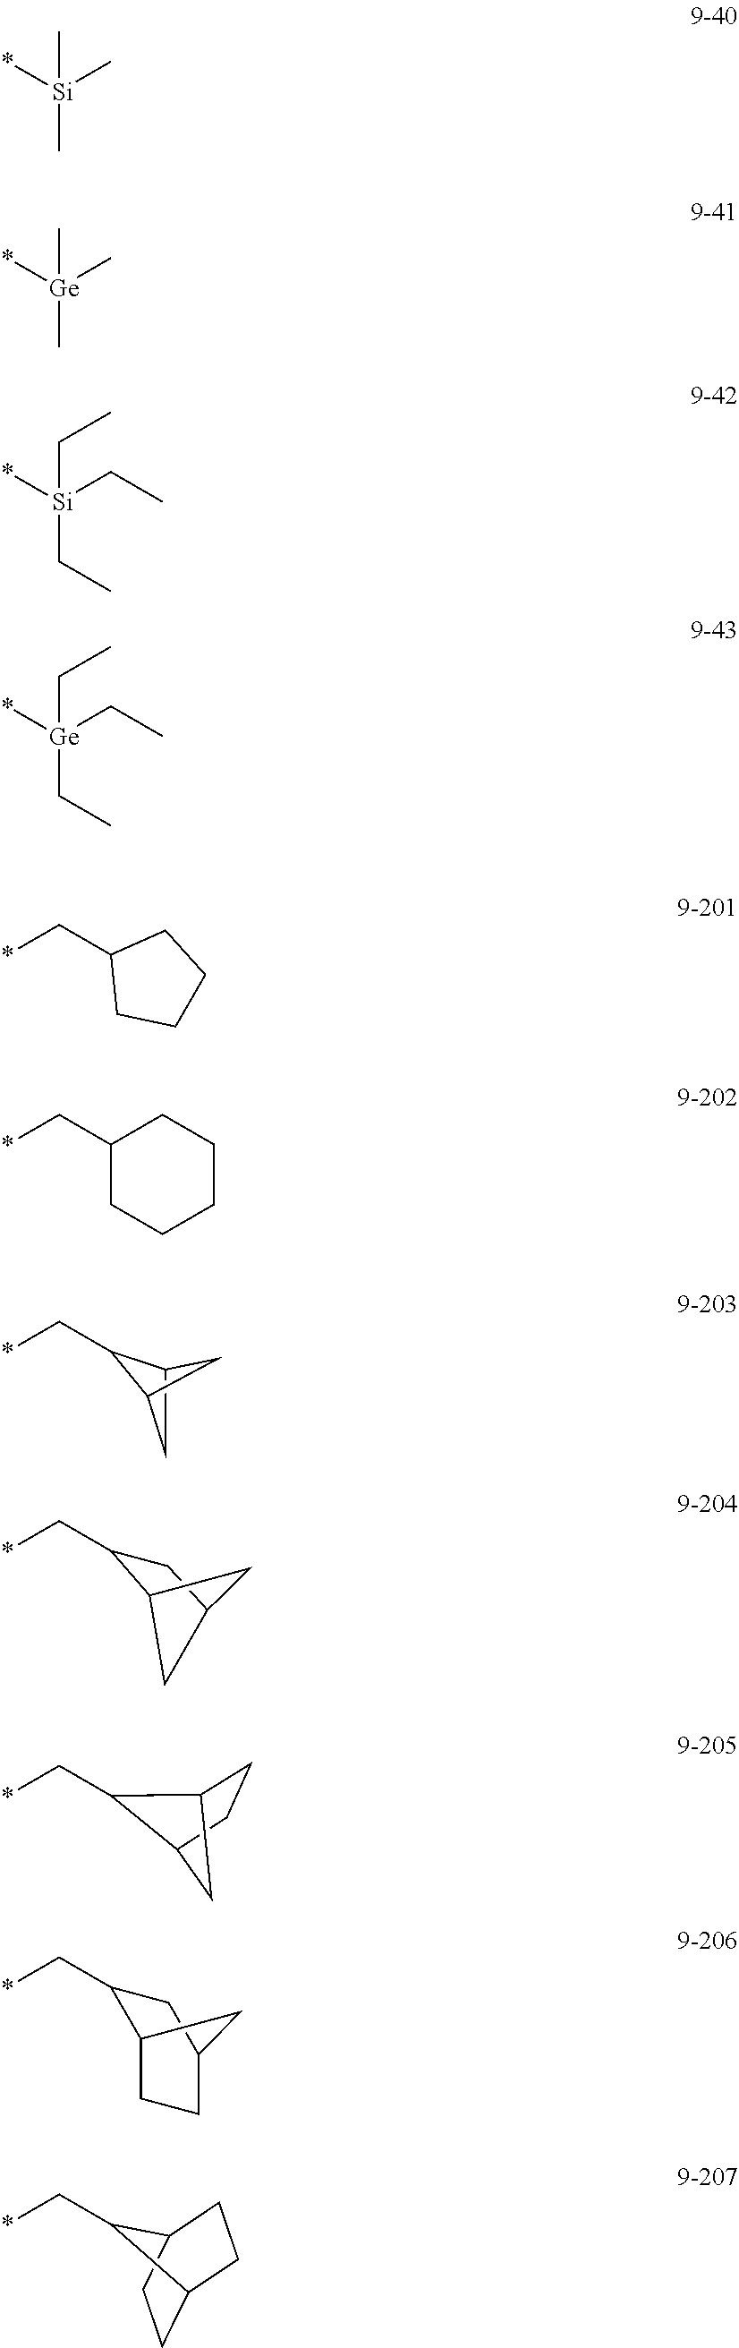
*CC1C2CC1C2.*CC1C2CC(C1)C2.*[Si](C)(C)C.*[Ge](C)(C)C.*[Si](CC)(CC)CC.*[Ge](CC)(CC)CC.*CC1CCCC1.*CC1CCCCC1.*CC1C2CCC1C2.*CC1C2CCC(C1)C2.*CC1C2CCC1CC2
